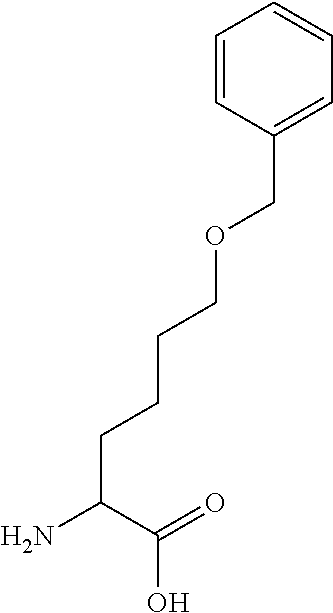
C(CC(N)C(=O)O)CCOCC1=CC=CC=C1
